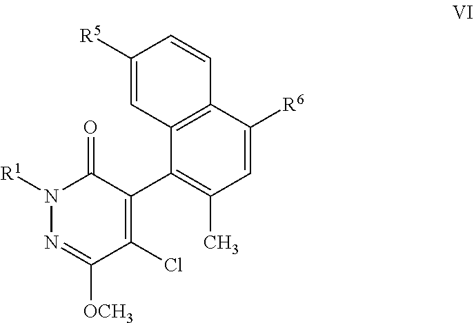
C1=C([R6])C2=C(C(C3=C(Cl)C([OCH3])=NN([R1])C3=O)=C1C)C=C([R5])C=C2
